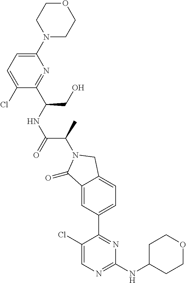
C1(=O)C2=CC(C3=NC(NC4CCOCC4)=NC=C3Cl)=CC=C2CN1C(C(=O)NC(C1=NC(N2CCOCC2)=CC=C1Cl)CO)C
